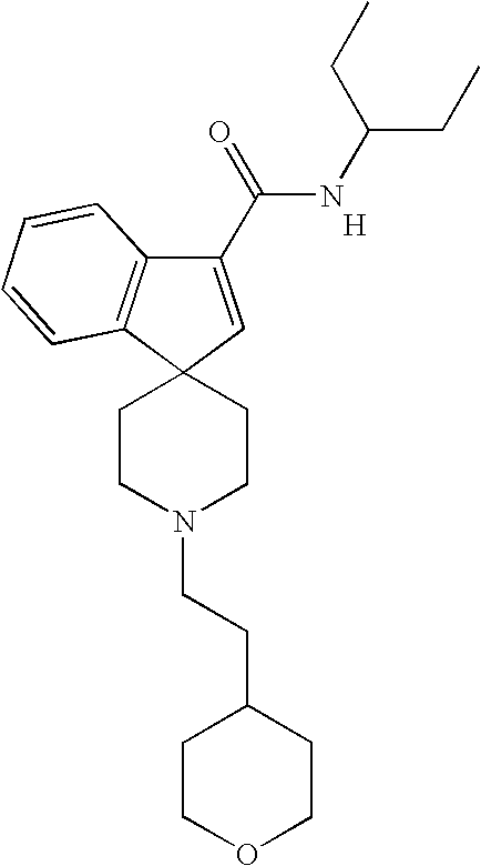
[H].C1(C(=O)NC(CC)CC)=CC2(C3=C1C=CC=C3)CCN(CCC1CCOCC1)CC2
